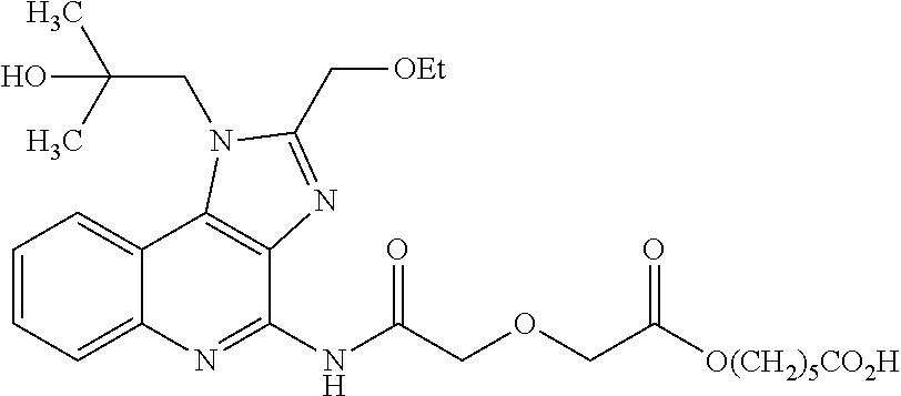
C1=CC=C2C(=C1)C1=C(C(NC(COCC([O(CH2)5CO2H])=O)=O)=N2)N=C(C[OEt])N1CC(O)(C)C
